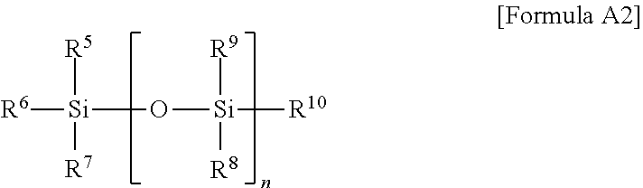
[R6][Si]([R5])([R7])O[Si]([R9])([R8])[R10]
